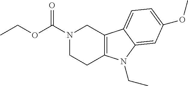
N1(C(OCC)=O)CCC2=C(C1)C1=CC=C(OC)C=C1N2CC
